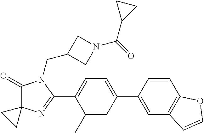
C1(=O)C2(N=C(C3=CC=C(C4=CC5=C(C=C4)OC=C5)C=C3C)N1CC1CN(C(=O)C3CC3)C1)CC2
